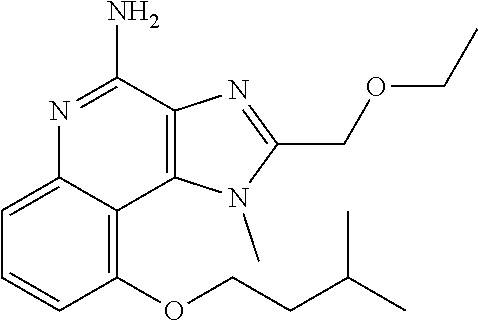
C1(OCCC(C)C)=C2C(=CC=C1)N=C(N)C1=C2N(C)C(COCC)=N1
